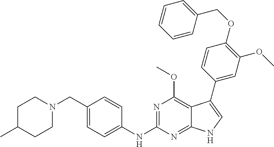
C1C(C)CCN(CC2=CC=C(NC3=NC(OC)=C4C(=N3)NC=C4C3=CC(OC)=C(OCC4=CC=CC=C4)C=C3)C=C2)C1
